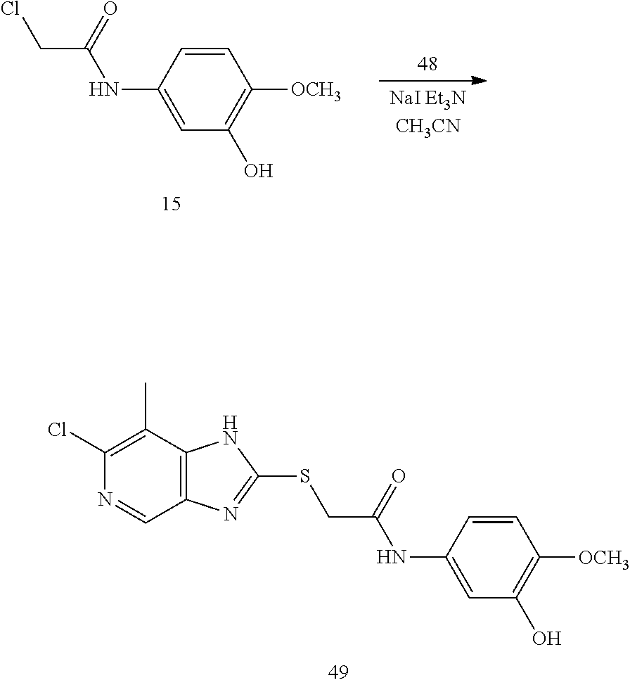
C1=CC([OCH3])=C(O)C=C1NC(CSC1=NC2=C(N1)C(C)=C(Cl)N=C2)=O.C1=CC([OCH3])=C(O)C=C1NC(CCl)=O
